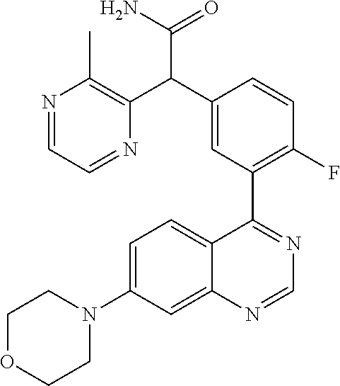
C12=CC(N3CCOCC3)=CC=C1C(C1=C(F)C=CC(C(C3=C(C)N=CC=N3)C(N)=O)=C1)=NC=N2
